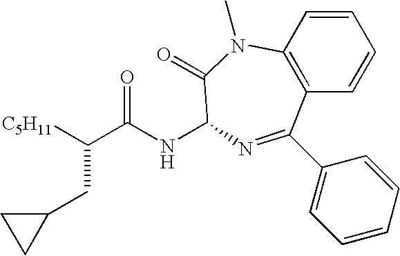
C1=CC2=C(C=C1)C(C1=CC=CC=C1)=NC(NC(C([C5H11])CC1CC1)=O)C(=O)N2C
